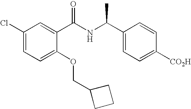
C1(Cl)=CC=C(OCC2CCC2)C(C(NC(C2=CC=C([CO2H])C=C2)C)=O)=C1
